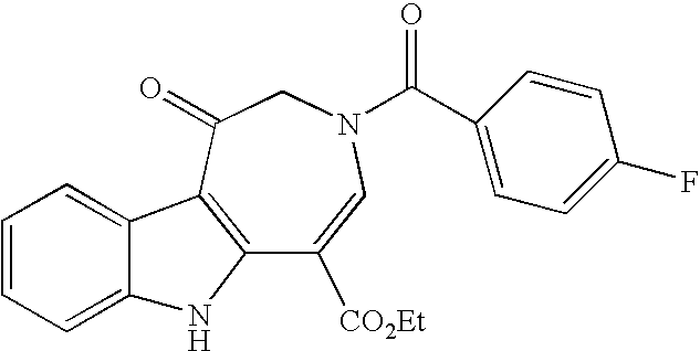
C12=C(C(=O)CN(C(C3=CC=C(F)C=C3)=O)C=C1[CO2Et])C1=CC=CC=C1N2
